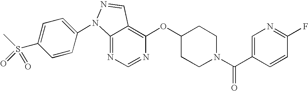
C12=NC=NC(OC3CCN(C(C4=CN=C(F)C=C4)=O)CC3)=C1C=NN2C1=CC=C(S(C)(=O)=O)C=C1
